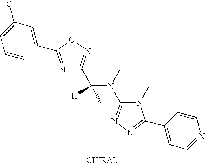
C1(C)=CC=CC(C2=NC(C(N(C)C3=NN=C(C4=CC=NC=C4)N3C)(C)[H])=NO2)=C1
